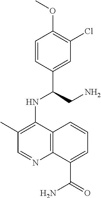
C1=CC(C(CN)NC2=C(C)C=NC3=C2C=CC=C3C(=O)N)=CC(Cl)=C1OC
